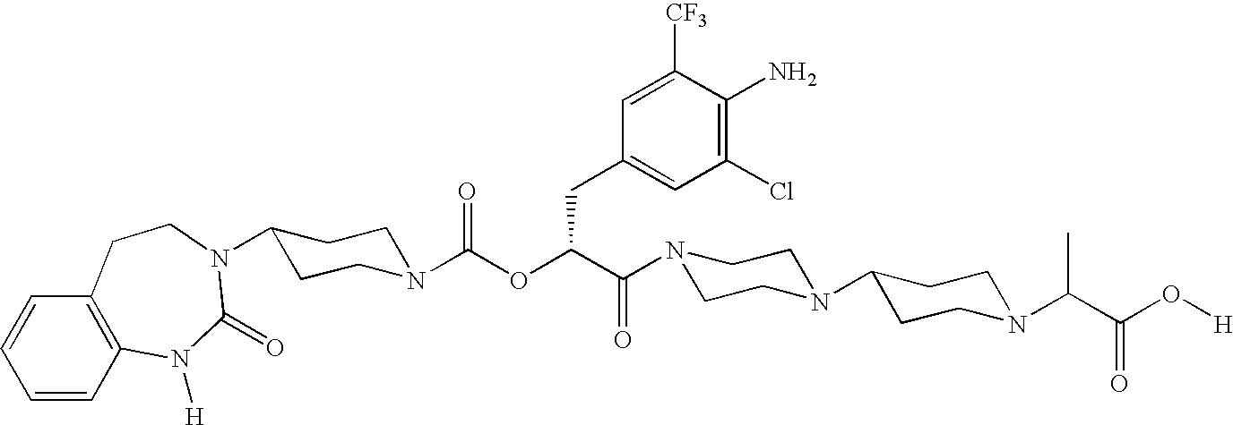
C1=CC2=C(C=C1)CCN(C1CCN(C(OC(C(N3CCN(C4CCN(C(C(O[H])=O)C)CC4)CC3)=O)CC3=CC(Cl)=C(N)C([CF3])=C3)=O)CC1)C(=O)N2[H]
